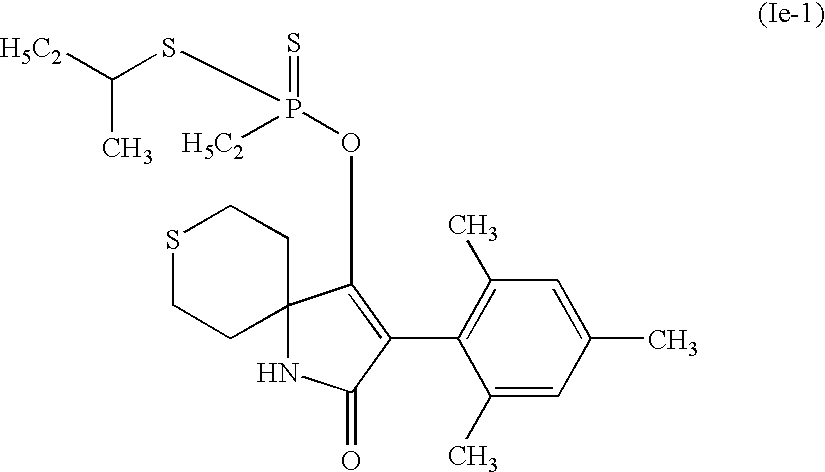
S1CCC2(CC1)NC(=O)C(C1=C(C)C=C(C)C=C1C)=C2OP([H5C2])(=S)SC(C)[H5C2]
